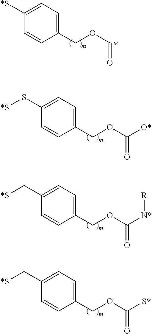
C1(COC(=O)[O*])=CC=C(S[*S])C=C1.C1(COC(=O)[N*][R])=CC=C(C[*S])C=C1.C1(COC(=O)[S*])=CC=C(C[*S])C=C1.C1(COC=O)=CC=C([*S])C=C1
